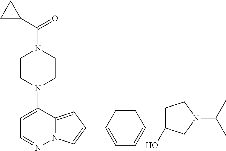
N1(C2=CC=NN3C2=CC(C2=CC=C(C4(O)CCN(C(C)C)C4)C=C2)=C3)CCN(C(C2CC2)=O)CC1
